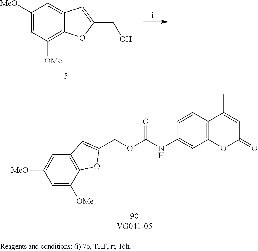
O(CC1=CC2=C(C([OMe])=CC([MeO])=C2)O1)C(NC1=CC2=C(C=C1)C(C)=CC(=O)O2)=O.C1([MeO])=CC([OMe])=C2C(=C1)C=C(CO)O2
